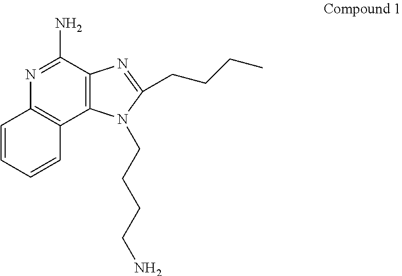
C1=CC=CC2=C1N=C(N)C1=C2N(CCCCN)C(CCCC)=N1
